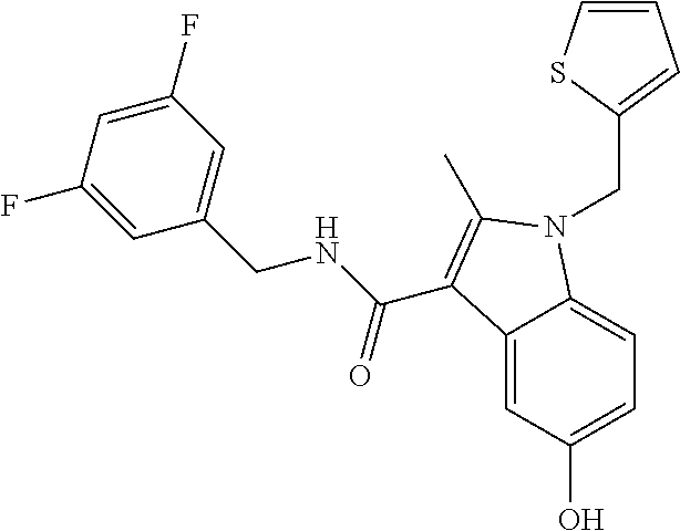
C12=CC(O)=CC=C1N(CC1=CC=CS1)C(C)=C2C(NCC1=CC(F)=CC(F)=C1)=O
